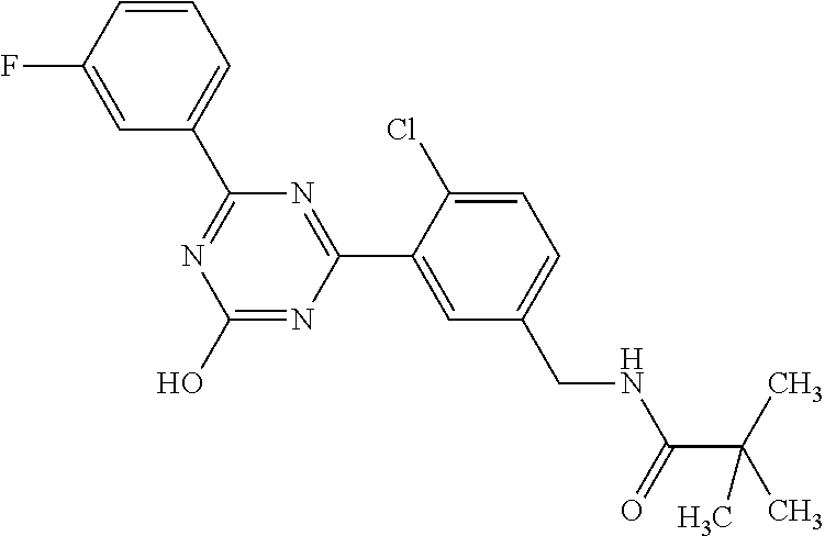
C1(C2=NC(O)=NC(C3=CC(CNC(=O)C(C)(C)C)=CC=C3Cl)=N2)=CC=CC(F)=C1
